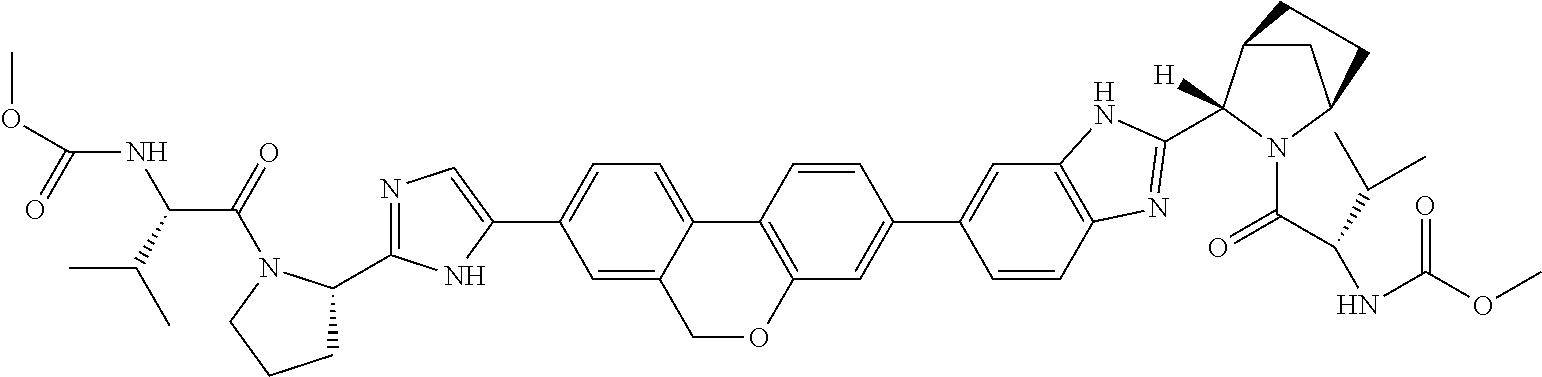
C1(C2CCCN2C(=O)C(C(C)C)NC(=O)OC)=NC=C(C2=CC=C3C(=C2)COC2=C3C=CC(C3=CC4=C(C=C3)N=C(C3([H])C5CC(N3C(C(NC(=O)OC)C(C)C)=O)CC5)N4)=C2)N1
